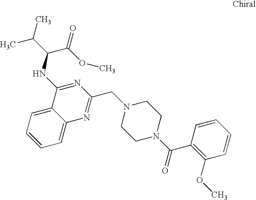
C1=CC=C2C(=C1)C(NC(C(=O)OC)C(C)C)=NC(CN1CCN(C(C3=C(OC)C=CC=C3)=O)CC1)=N2
